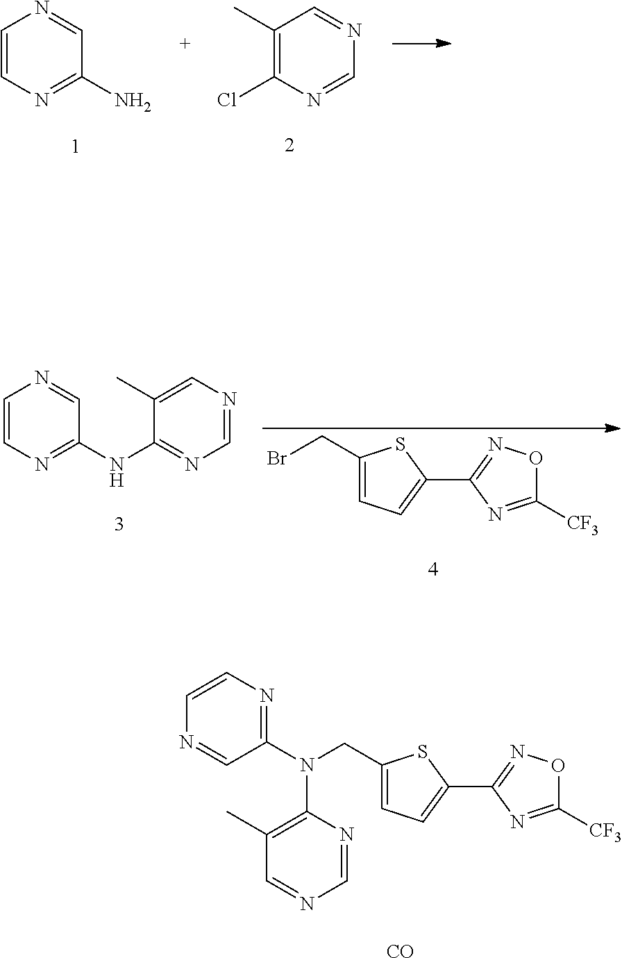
C1(CBr)=CC=C(C2=NOC([CF3])=N2)S1.C1=CN=C(NC2=NC=NC=C2C)C=N1.C1(CN(C2=NC=CN=C2)C2=C(C)C=NC=N2)=CC=C(C2=NOC([CF3])=N2)S1.[CO].C1=CN=C(N)C=N1.C1(C)=C(Cl)N=CN=C1
